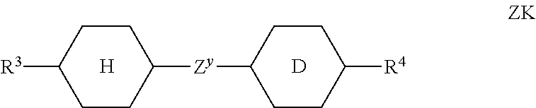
[H].[R3]C1CCC([Zy]C2CCC([R4])CC2)CC1.[D]
